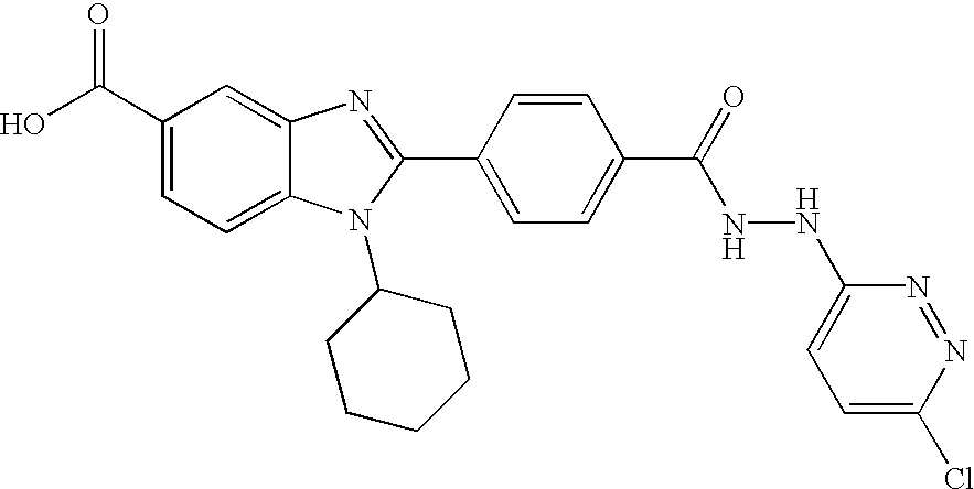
OC(C1=CC=C2C(=C1)N=C(C1=CC=C(C(=O)NNC3=CC=C(Cl)N=N3)C=C1)N2C1CCCCC1)=O
